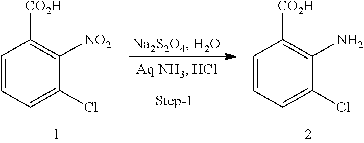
C1=CC=C(Cl)C([NO2])=C1[CO2H].C1=CC=C(Cl)C(N)=C1[CO2H]
